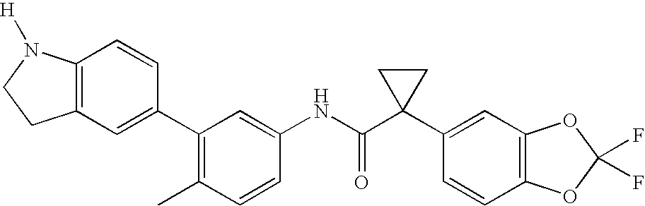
C1(C2=C(C)C=CC(NC(C3(C4=CC5=C(C=C4)OC(F)(F)O5)CC3)=O)=C2)=CC2=C(C=C1)N([H])CC2
